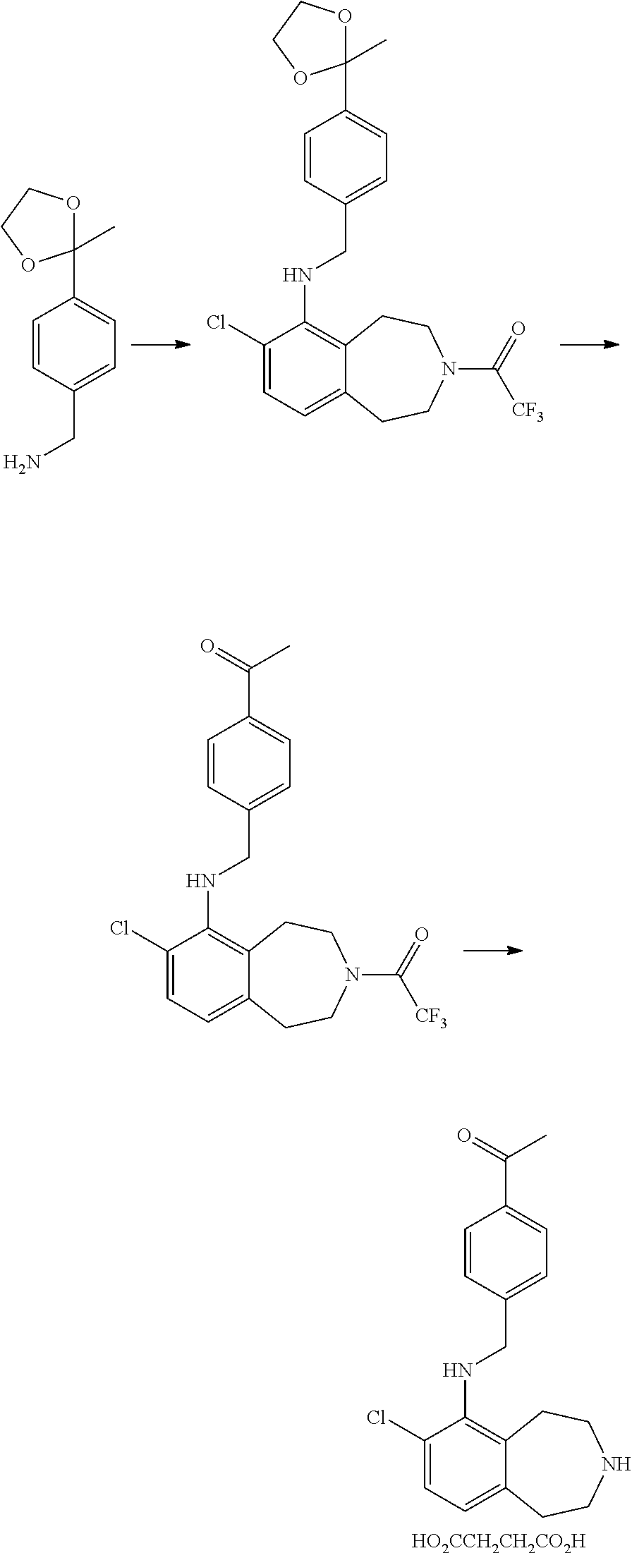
C1(Cl)=CC=C2C(=C1NCC1=CC=C(C(=O)C)C=C1)CCNCC2.[HO2CCH2CH2CO2H].C1(Cl)=CC=C2C(=C1NCC1=CC=C(C3(C)OCCO3)C=C1)CCN(C(=O)[CF3])CC2.C1=CC(CN)=CC=C1C1(C)OCCO1.C1(Cl)=CC=C2C(=C1NCC1=CC=C(C(=O)C)C=C1)CCN(C(=O)[CF3])CC2
